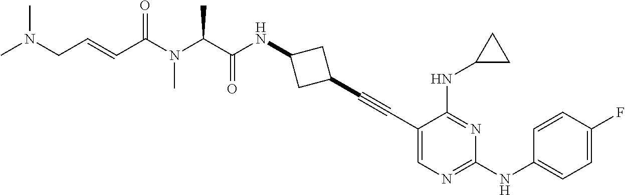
C1(C#CC2=CN=C(NC3=CC=C(F)C=C3)N=C2NC2CC2)CC(NC(C(N(C(C=CCN(C)C)=O)C)C)=O)C1
